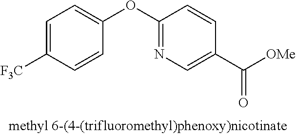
C1=C([F3C])C=CC(OC2=NC=C(C([OMe])=O)C=C2)=C1
